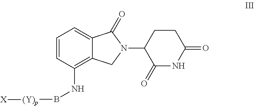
C12=CC=CC(NB[(Y)p][X])=C1CN(C1C(=O)NC(=O)CC1)C2=O
